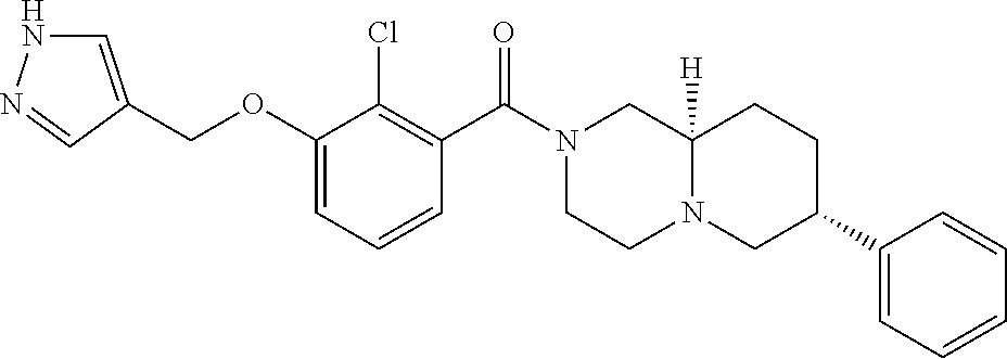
C(OC1=CC=CC(C(N2CCN3C([H])(C2)CCC(C2=CC=CC=C2)C3)=O)=C1Cl)C1=CNN=C1
